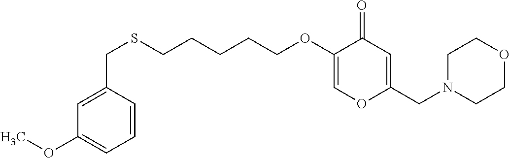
C(SCCCCCOC1=COC(CN2CCOCC2)=CC1=O)C1=CC(OC)=CC=C1
